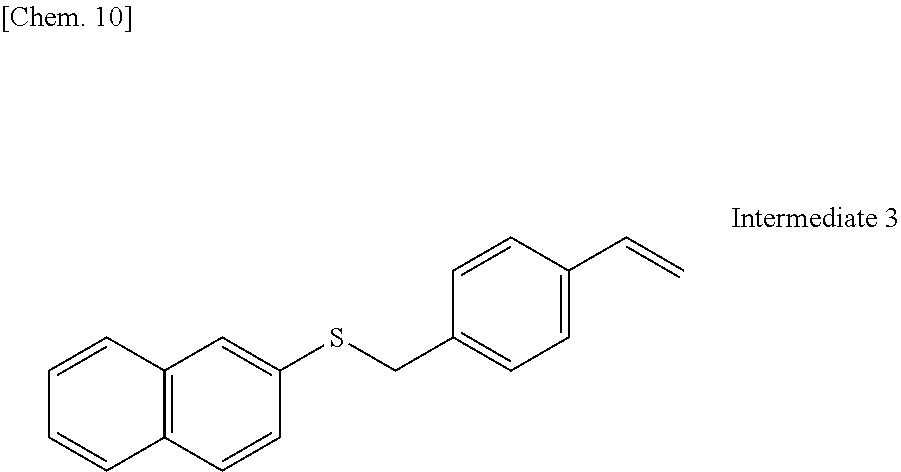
C1=CC2=C(C=C1)C=CC(SCC1=CC=C(C=C)C=C1)=C2
